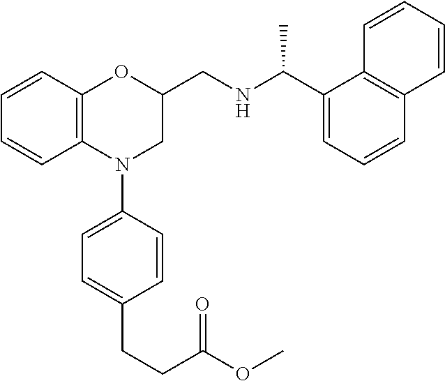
C1=CC2=C(C=C1)N(C1=CC=C(CCC(OC)=O)C=C1)CC(CNC(C1=CC=CC3=C1C=CC=C3)C)O2
